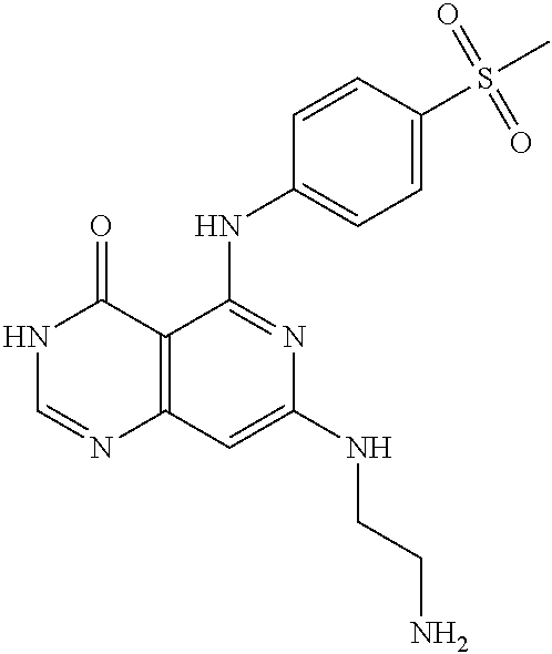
C12=C(C=C(NCCN)N=C1NC1=CC=C(S(=O)(=O)C)C=C1)N=CNC2=O
